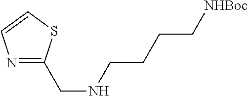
N1=C(CNCCCC[NHBoc])SC=C1
